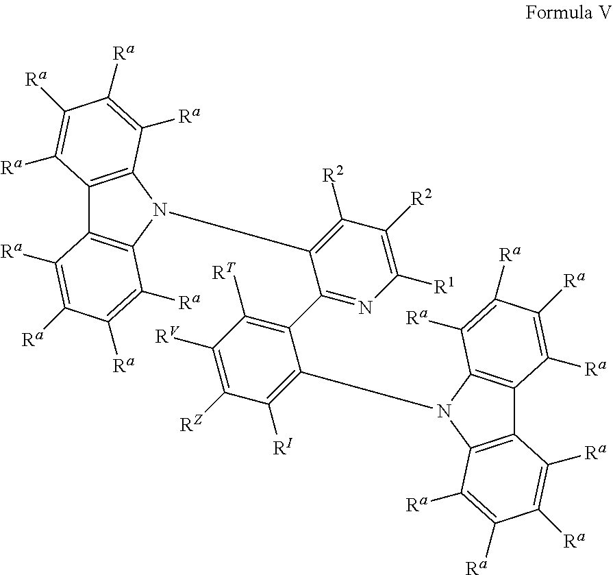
C12=C(N(C3=C([R2])C([R2])=C([R1])N=C3C3=C([RT])C([RV])=C([RZ])C([RI])=C3N3C4=C(C5=C3C([Ra])=C([Ra])C([Ra])=C5[Ra])C([Ra])=C([Ra])C([Ra])=C4[Ra])C3=C1C([Ra])=C([Ra])C([Ra])=C3[Ra])C([Ra])=C([Ra])C([Ra])=C2[Ra]
